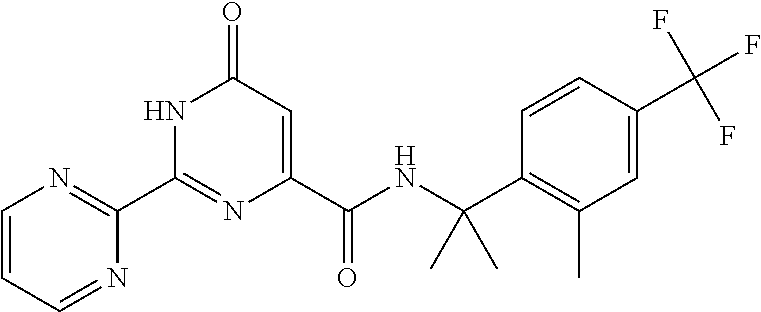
C1(C2=NC(C(NC(C3=C(C)C=C(C(F)(F)F)C=C3)(C)C)=O)=CC(=O)N2)=NC=CC=N1
